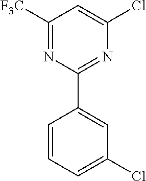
C1([F3C])=NC(C2=CC(Cl)=CC=C2)=NC(Cl)=C1
